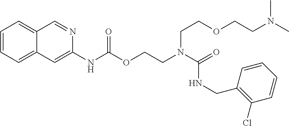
O=C(N(CCOC(NC1=CC2=CC=CC=C2C=N1)=O)CCOCCN(C)C)NCC1=C(Cl)C=CC=C1
